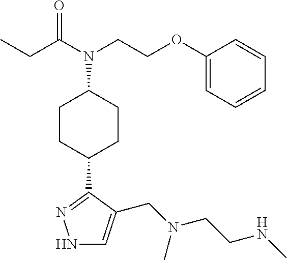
N1C=C(CN(CCNC)C)C(C2CCC(N(CCOC3=CC=CC=C3)C(=O)CC)CC2)=N1
